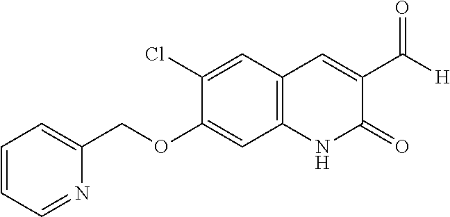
C1(Cl)=CC2=C(C=C1OCC1=CC=CC=N1)NC(=O)C(C([H])=O)=C2
